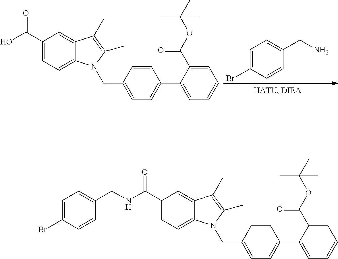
C1=C(Br)C=CC(CNC(C2=CC=C3C(=C2)C(C)=C(C)N3CC2=CC=C(C3=CC=CC=C3C(OC(C)(C)C)=O)C=C2)=O)=C1.OC(C1=CC=C2C(=C1)C(C)=C(C)N2CC1=CC=C(C2=CC=CC=C2C(OC(C)(C)C)=O)C=C1)=O.BrC1=CC=C(CN)C=C1
